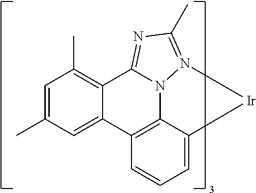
C1=C(C)C=C2C(=C1C)C1=NC(C)=N3N1C1=C2C=CC=C1[Ir]3
